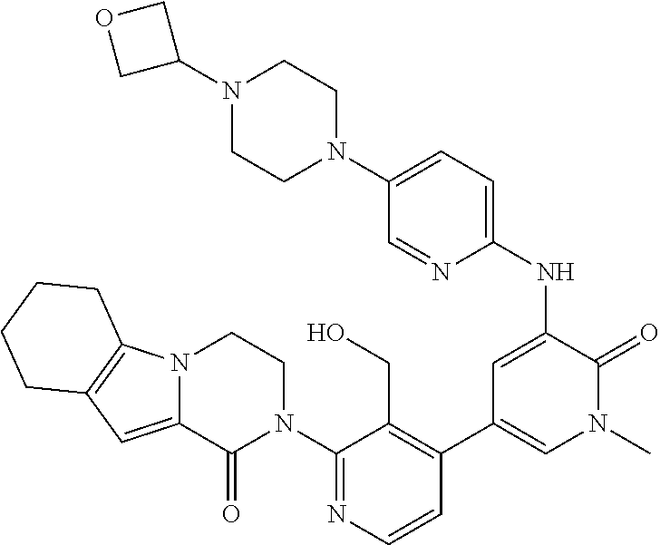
N12C(=CC3=C1CCCC3)C(=O)N(C1=NC=CC(C3=CN(C)C(=O)C(NC4=CC=C(N5CCN(C6COC6)CC5)C=N4)=C3)=C1CO)CC2
